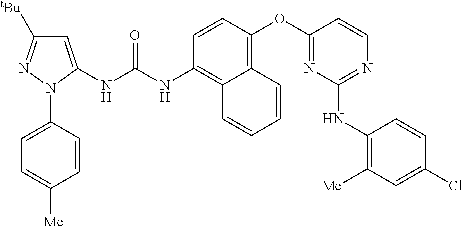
C1=CN=C(NC2=C([Me])C=C(Cl)C=C2)N=C1OC1=C2C(=C(NC(NC3=CC([tBu])=NN3C3=CC=C([Me])C=C3)=O)C=C1)C=CC=C2
